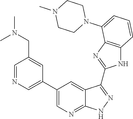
C1=NC=C(C2=CN=C3C(=C2)C(C2=NC4=C(N2)C=CC=C4N2CCN(C)CC2)=NN3)C=C1CN(C)C
